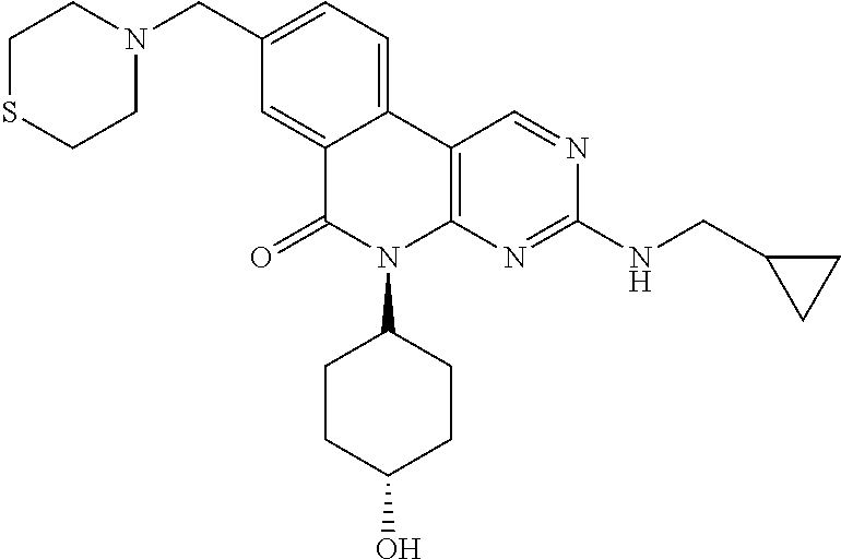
C1SCCN(CC2=CC=C3C(=C2)C(=O)N(C2CCC(O)CC2)C2=C3C=NC(NCC3CC3)=N2)C1
